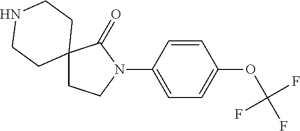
C12(CCN(C3=CC=C(OC(F)(F)F)C=C3)C1=O)CCNCC2
